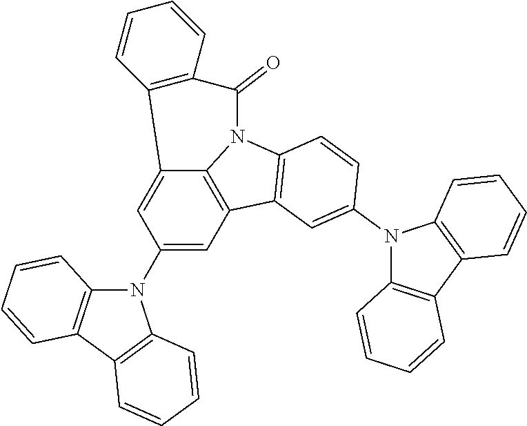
C12=CC(N3C4=C(C5=C3C=CC=C5)C=CC=C4)=CC3=C1N(C1=C3C=C(N3C4=C(C5=C3C=CC=C5)C=CC=C4)C=C1)C(=O)C1=C2C=CC=C1
